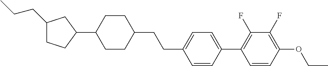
C1(CCC)CCC(C2CCC(CCC3=CC=C(C4=C(F)C(F)=C(OCC)C=C4)C=C3)CC2)C1
